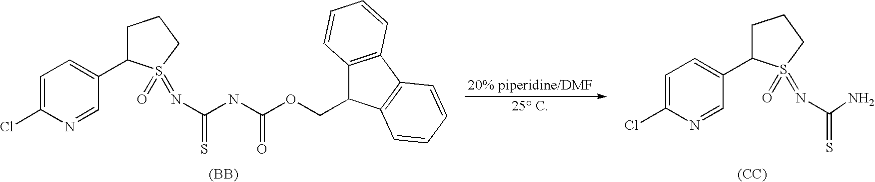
C1=C(Cl)N=CC(C2CCCS2(=O)=NC(NC(OCC2C3=C(C4=C2C=CC=C4)C=CC=C3)=O)=S)=C1.[(BB)].C1=C(Cl)N=CC(C2CCCS2(=O)=NC(N)=S)=C1.[(CC)]
